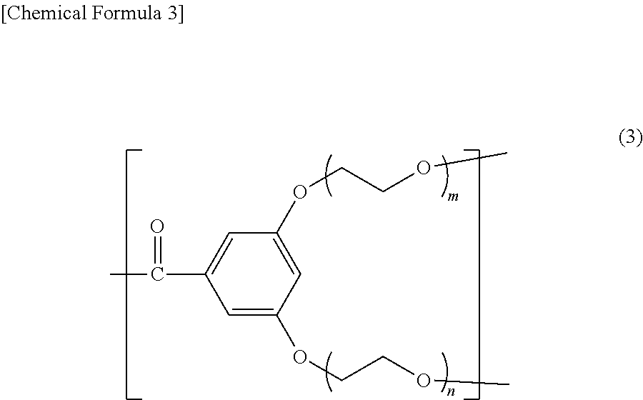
C1=C(OCCOC)C=C(OCCOC)C=C1C(=O)C
